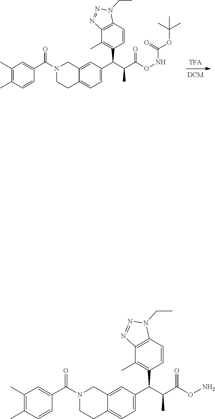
N1(C(C2=CC(C)=C(C)C=C2)=O)CCC2=CC=C(C(C(C(=O)ONC(OC(C)(C)C)=O)C)C3=C(C)C4=C(C=C3)N(CC)N=N4)C=C2C1.N1(C(C2=CC(C)=C(C)C=C2)=O)CCC2=CC=C(C(C(C(=O)ON)C)C3=C(C)C4=C(C=C3)N(CC)N=N4)C=C2C1
